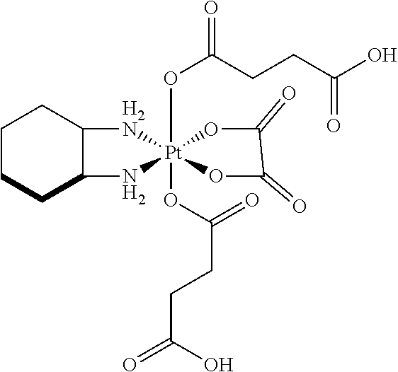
C1CCC2C(C1)[H2N][Pt]1(OC(CCC(O)=O)=O)(OC(CCC(=O)O)=O)(N2)OC(=O)C(=O)O1
